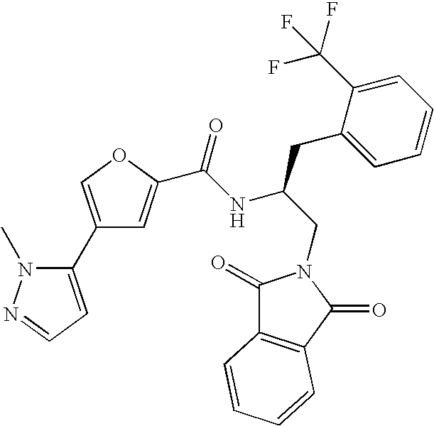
C1(C2=COC(C(NC(CN3C(=O)C4=C(C3=O)C=CC=C4)CC3=CC=CC=C3C(F)(F)F)=O)=C2)=CC=NN1C
